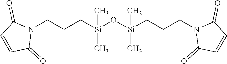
N1(CCC[Si](C)(C)O[Si](CCCN2C(=O)C=CC2=O)(C)C)C(=O)C=CC1=O
